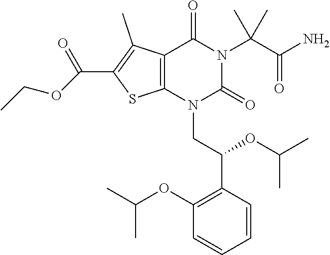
C12=C(N(CC(C3=C(OC(C)C)C=CC=C3)OC(C)C)C(=O)N(C(C(N)=O)(C)C)C1=O)SC(C(=O)OCC)=C2C
